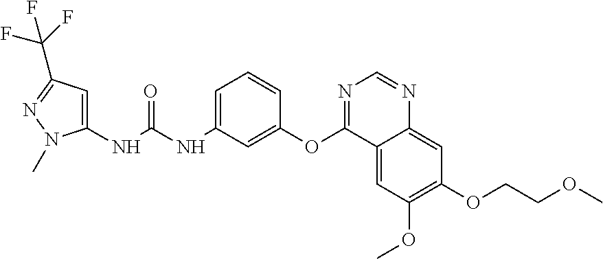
C1(NC(NC2=CC=CC(OC3=NC=NC4=CC(OCCOC)=C(OC)C=C34)=C2)=O)=CC(C(F)(F)F)=NN1C
